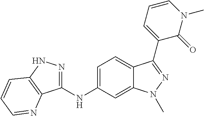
C1(NC2=CC=C3C(=C2)N(C)N=C3C2=CC=CN(C)C2=O)=NNC2=C1N=CC=C2
